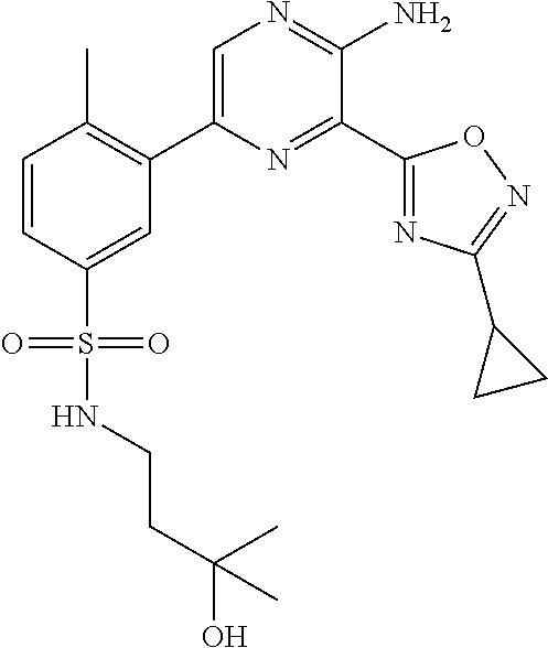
C1(C2=C(C)C=CC(S(=O)(=O)NCCC(O)(C)C)=C2)=CN=C(N)C(C2=NC(C3CC3)=NO2)=N1
